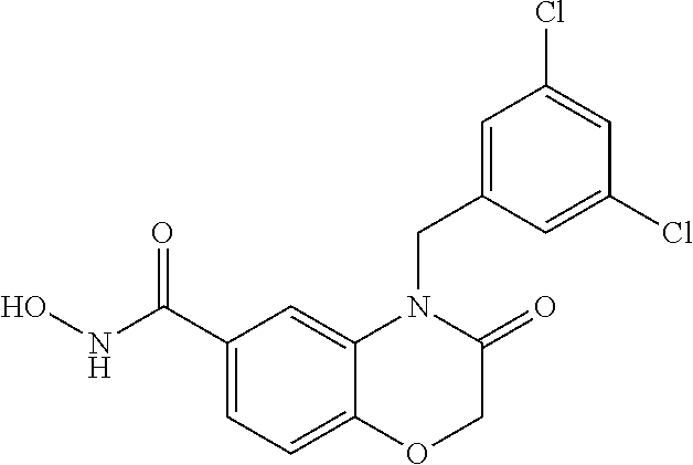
C1(C(NO)=O)=CC=C2C(=C1)N(CC1=CC(Cl)=CC(Cl)=C1)C(=O)CO2
